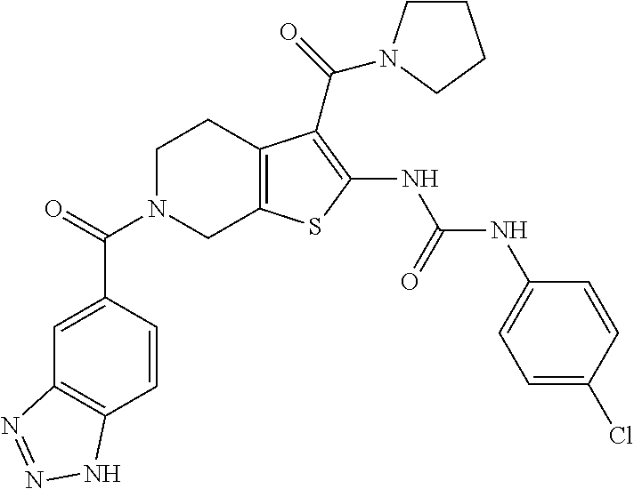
C1=CC(C(=O)N2CC3=C(CC2)C(C(=O)N2CCCC2)=C(NC(NC2=CC=C(Cl)C=C2)=O)S3)=CC2=C1NN=N2
